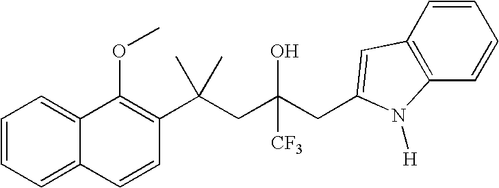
C1=CC(C(CC(CC2=CC3=C(C=CC=C3)N2[H])(O)[CF3])(C)C)=C(OC)C2=CC=CC=C12
